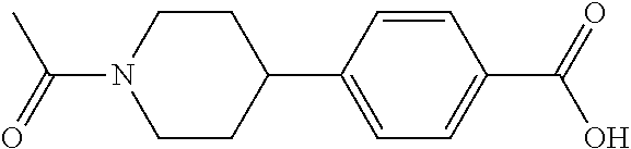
C1(C2=CC=C(C(O)=O)C=C2)CCN(C(C)=O)CC1
